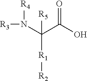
[R3]N([R4])C(C(=O)O)([R1][R2])[R5]
